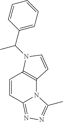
C1=CC2=NN=C(C)N2C2=C1N(C(C1=CC=CC=C1)C)C=C2
